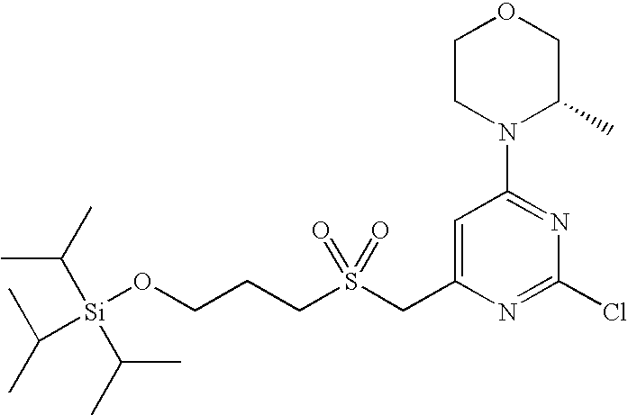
C1CN(C2=NC(Cl)=NC(CS(CCCO[Si](C(C)C)(C(C)C)C(C)C)(=O)=O)=C2)C(C)CO1
